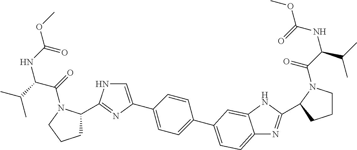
C1=C(C2=CC=C(C3=CC=C4N=C(C5N(C(C(C(C)C)NC(OC)=O)=O)CCC5)NC4=C3)C=C2)N=C(C2CCCN2C(=O)C(C(C)C)NC(OC)=O)N1
